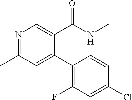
N1=C(C)C=C(C2=C(F)C=C(Cl)C=C2)C(C(NC)=O)=C1
